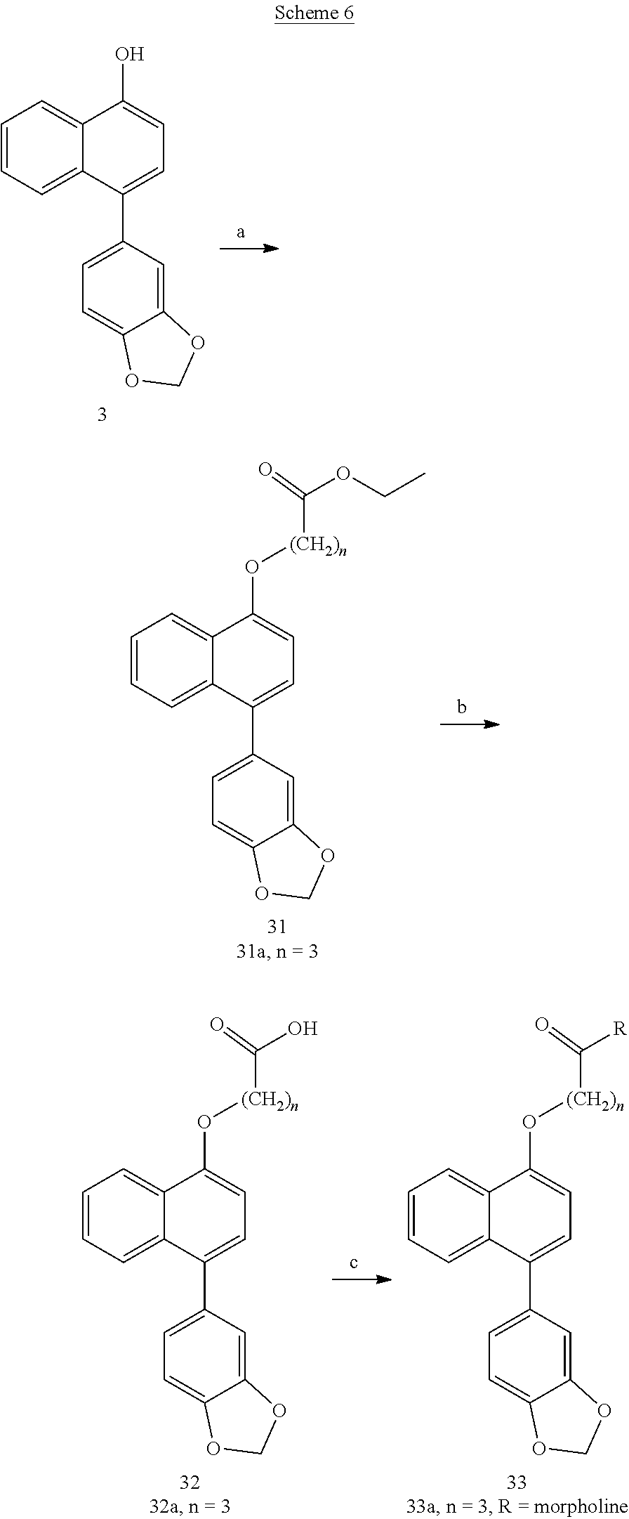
C1=CC=C2C(=C1)C(O)=CC=C2C1=CC=C2C(=C1)OCO2.C1=CC=C2C(=C1)C(O[(CH2)n]C(OCC)=O)=CC=C2C1=CC=C2C(=C1)OCO2.C1=CC=C2C(=C1)C(O[(CH2)n]C(O)=O)=CC=C2C1=CC=C2C(=C1)OCO2.C1=CC=C2C(=C1)C(O[(CH2)n]C([R])=O)=CC=C2C1=CC=C2C(=C1)OCO2
